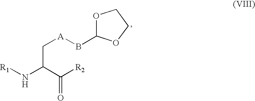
O1C(B[A]CC(N[R1])C([R2])=O)OCC1
